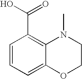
C1=CC=C2C(=C1C(O)=O)N(C)CCO2
